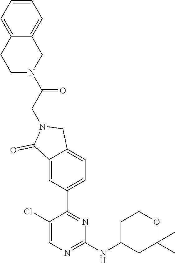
C1(Cl)=CN=C(NC2CC(C)(C)OCC2)N=C1C1=CC=C2C(=C1)C(=O)N(CC(=O)N1CC3=CC=CC=C3CC1)C2
